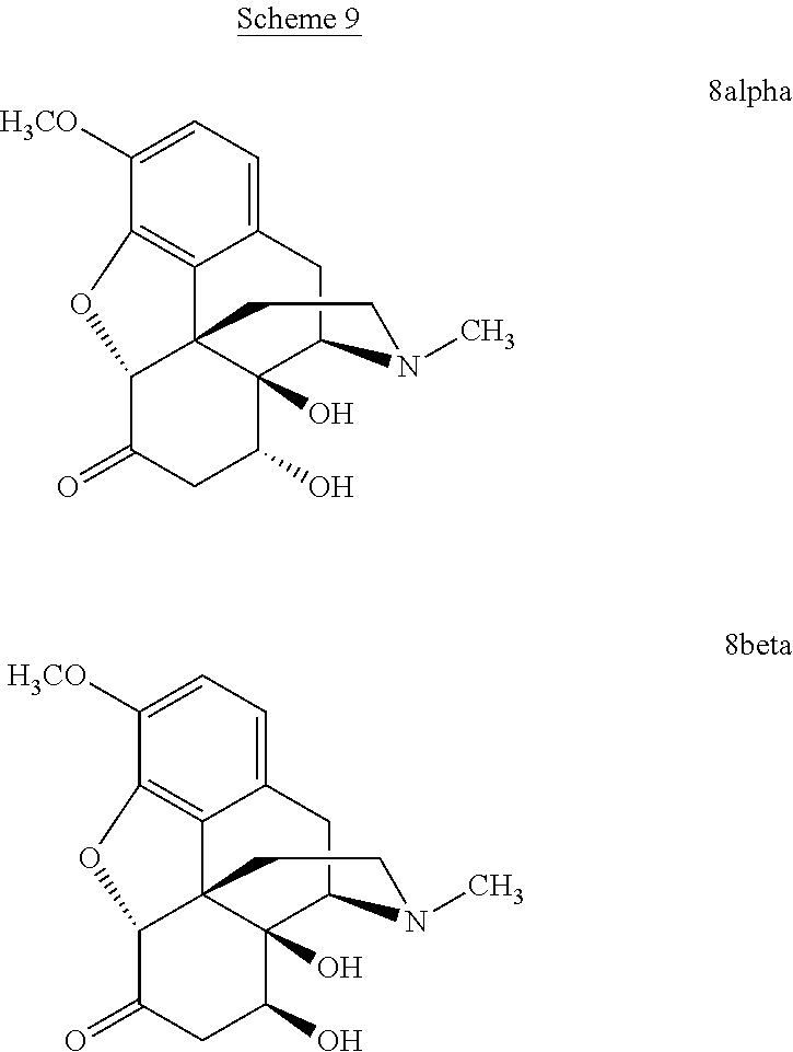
C12=C3C(=CC=C1[H3CO])CC1C4(O)C3(C(C(=O)CC4O)O2)CCN1C.C12=C3C(=CC=C1[H3CO])CC1C4(O)C3(C(C(=O)CC4O)O2)CCN1C
